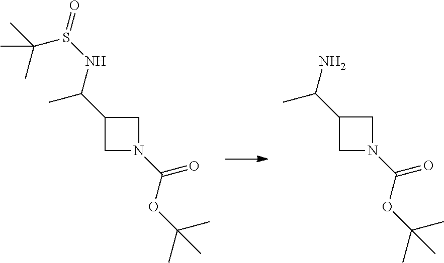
C(=O)(OC(C)(C)C)N1CC(C(NS(C(C)(C)C)=O)C)C1.C(=O)(OC(C)(C)C)N1CC(C(N)C)C1
